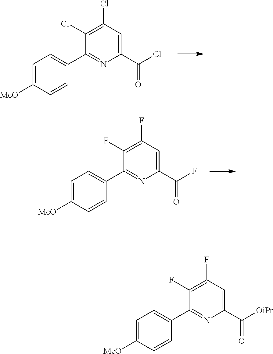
C1=C([MeO])C=CC(C2=NC(C(Cl)=O)=CC(Cl)=C2Cl)=C1.C1=C([MeO])C=CC(C2=NC(C(F)=O)=CC(F)=C2F)=C1.C1=C([MeO])C=CC(C2=NC(C([OiPr])=O)=CC(F)=C2F)=C1
